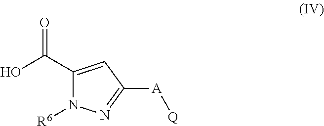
C1(C(O)=O)=CC([A][Q])=NN1[R6]
